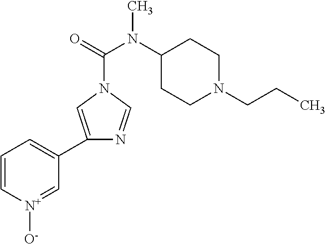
C1=C[N+]([O-])=CC(C2=CN(C(=O)N(C3CCN(CCC)CC3)C)C=N2)=C1
